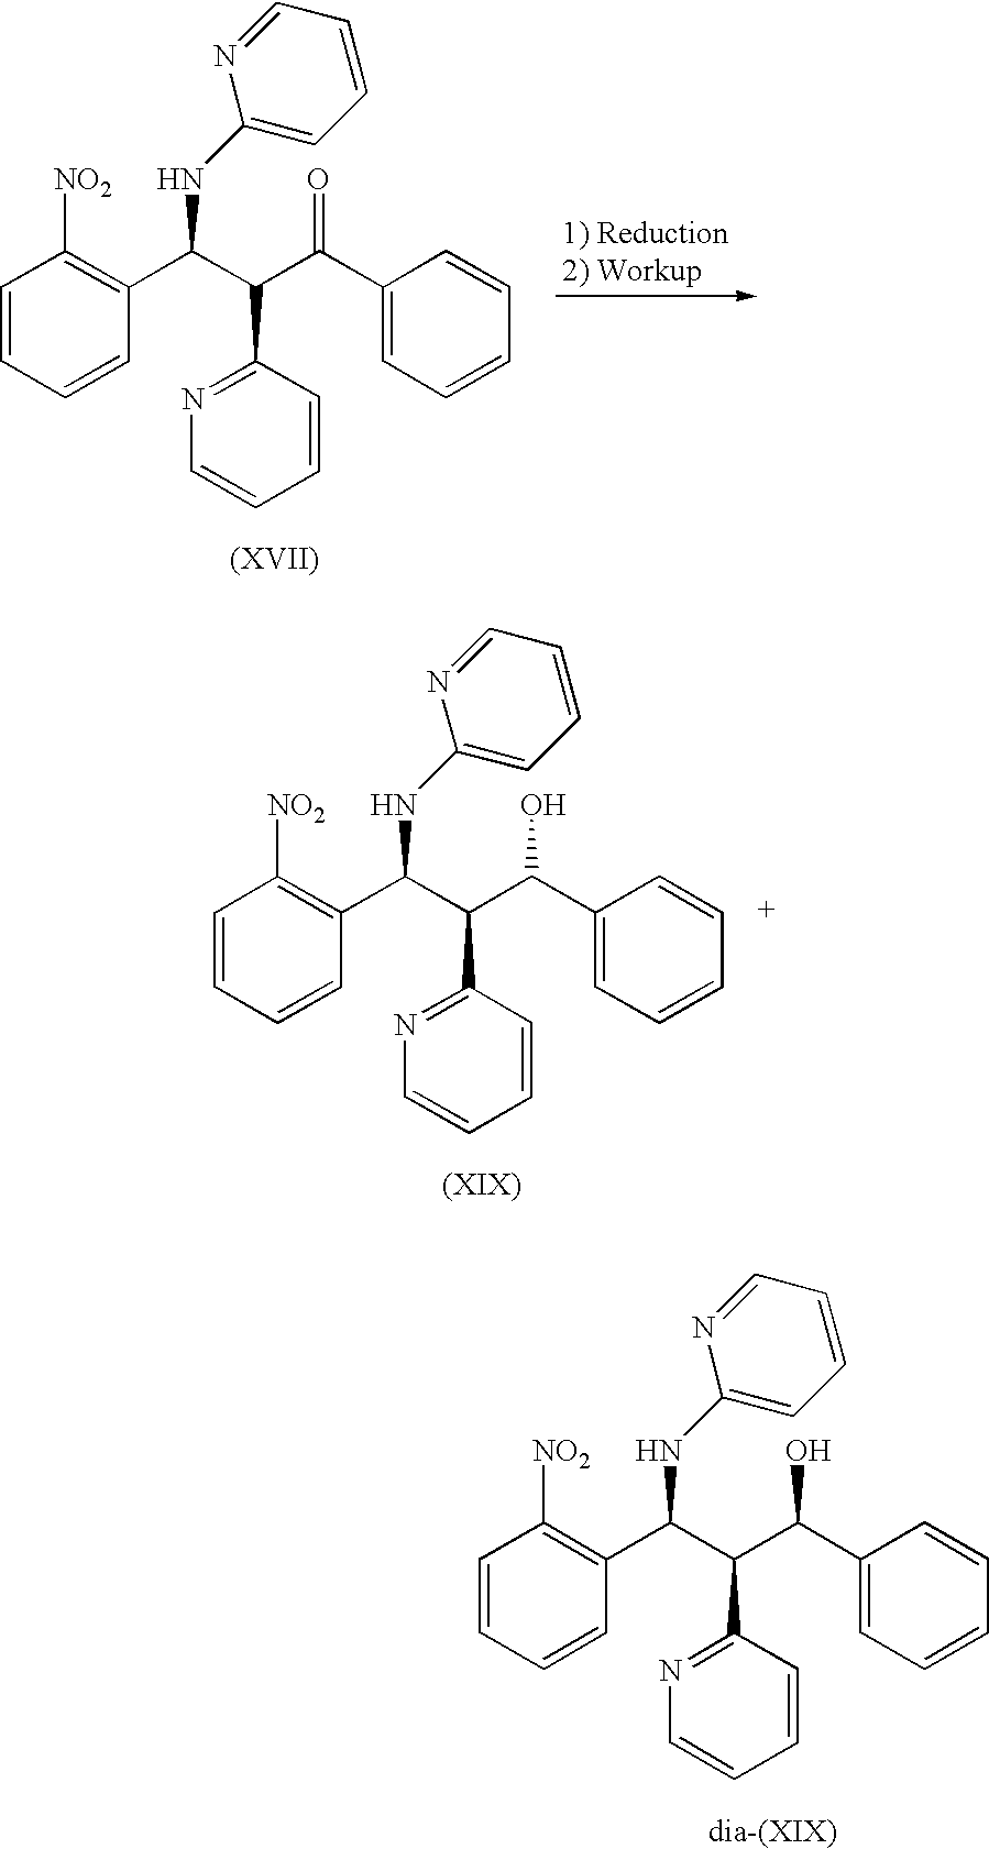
C1=CC=CC(C(C(C(C2=CC=CC=C2)=O)C2=NC=CC=C2)NC2=CC=CC=N2)=C1[NO2].C1=CC=CC(C(C(C(C2=CC=CC=C2)O)C2=NC=CC=C2)NC2=CC=CC=N2)=C1[NO2].C1=CC=CC(C(C(C(C2=CC=CC=C2)O)C2=NC=CC=C2)NC2=CC=CC=N2)=C1[NO2]
